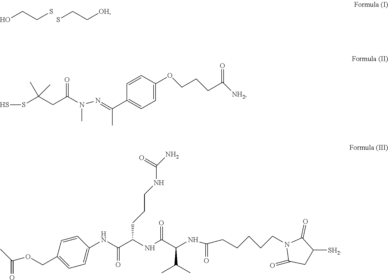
OCCS.SCC[OH].C1=CC(OCCCC([NH2])=O)=CC=C1C(C)=NN(C(CC(SS)(C)C)=O)C.CC(OCC1=CC=C(NC(C(NC(C(NC(CCCCCN2C(=O)CC([SH2])C2=O)=O)C(C)C)=O)CCCNC(N)=O)=O)C=C1)=O
